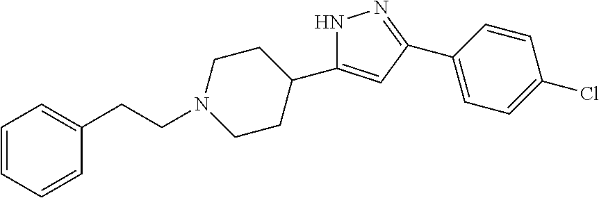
N1N=C(C2=CC=C(Cl)C=C2)C=C1C1CCN(CCC2=CC=CC=C2)CC1
